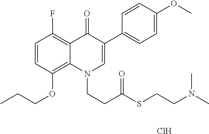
C1=CC(OCCC)=C2C(=C1F)C(=O)C(C1=CC=C(OC)C=C1)=CN2CCC(SCCN(C)C)=O.Cl
